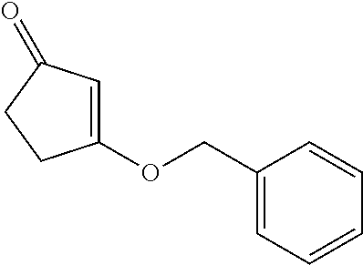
C1=C(OCC2=CC=CC=C2)CCC1=O
